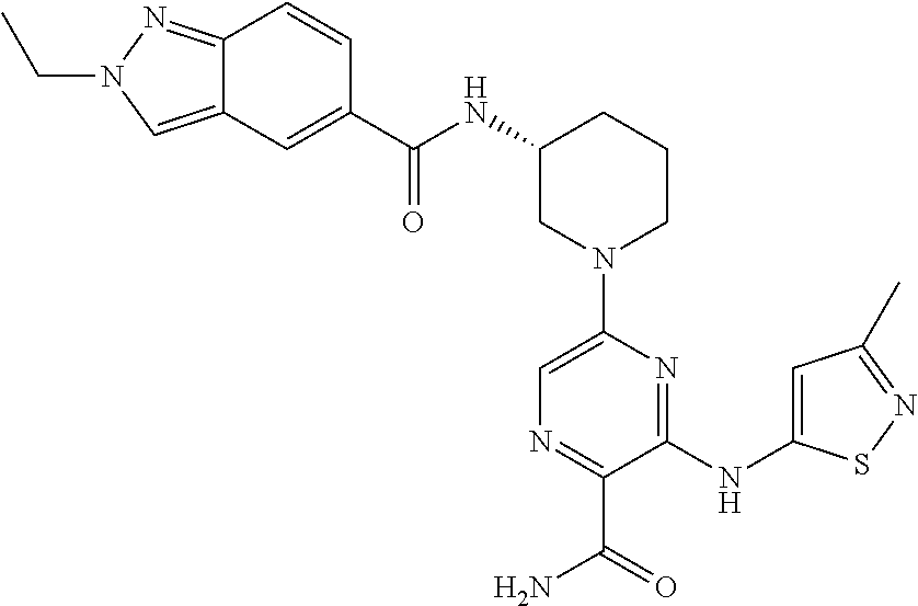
C1N(C2=CN=C(C(=O)N)C(NC3=CC(C)=NS3)=N2)CCCC1NC(=O)C1=CC2=CN(CC)N=C2C=C1
